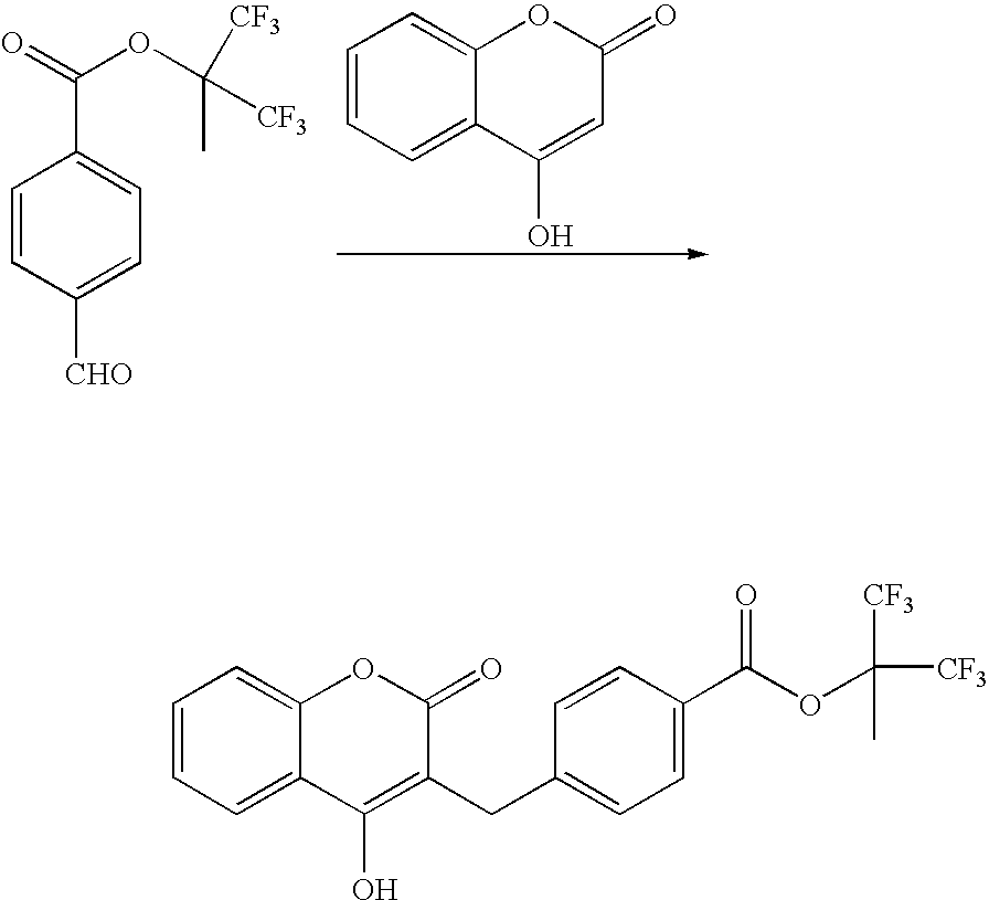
C1=CC=C2C(=C1)OC(=O)C=C2O.C1=CC([CHO])=CC=C1C(=O)OC(C)([CF3])[CF3].C1=CC=C2C(=C1)OC(=O)C(CC1=CC=C(C(OC([CF3])([CF3])C)=O)C=C1)=C2O
